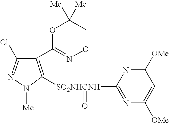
C1(C2=NOCC([Me])([Me])O2)=C([SO2NHCNH](=O)C2=NC([OMe])=CC([OMe])=N2)N([Me])N=C1Cl
